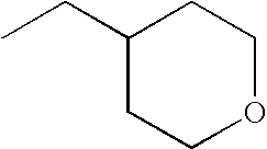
C1(CC)CCOCC1
